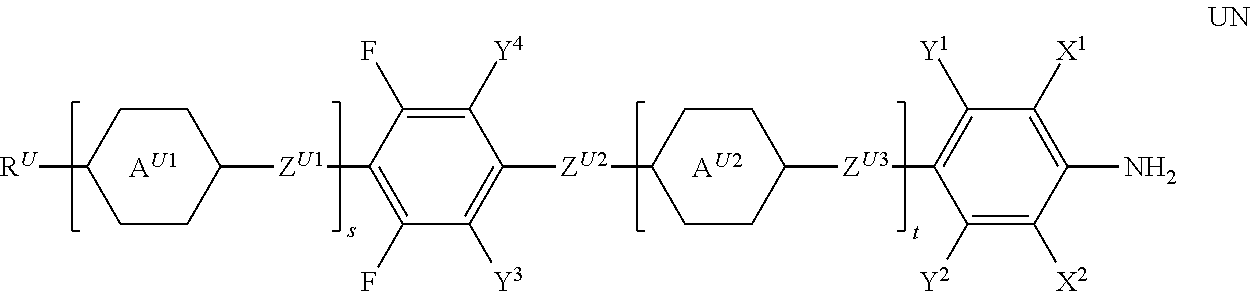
[AU1].[AU2].[RU]C1CCC([ZU1]C2=C(F)C([Y3])=C([ZU2]C3CCC([ZU3]C4=C([Y1])C([X1])=C(N)C([X2])=C4[Y2])CC3)C([Y4])=C2F)CC1
